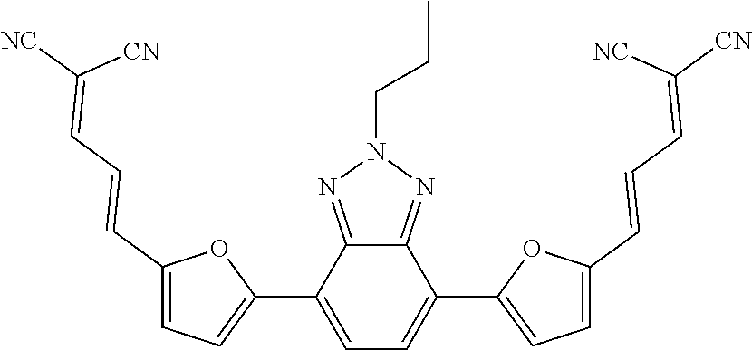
C1=C(C2=CC=C(C=CC=C([NC])[CN])O2)C2=NN(CCC)N=C2C(C2=CC=C(C=CC=C([CN])[NC])O2)=C1
